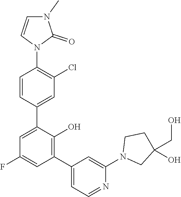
C1(C2=CC(Cl)=C(N3C(=O)N(C)C=C3)C=C2)=CC(F)=CC(C2=CC=NC(N3CC(O)(CO)CC3)=C2)=C1O
